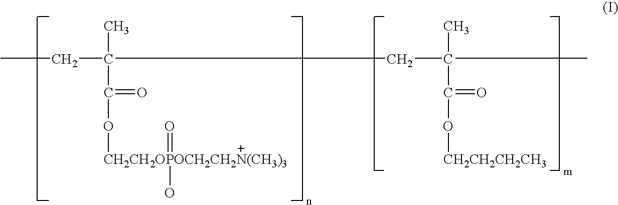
CCC(C(O[CH2CH2OPOCH2CH2N(CH3)3](=O)O)=O)(C)CC(C)(C(O[CH2CH2CH2CH3])=O)C
